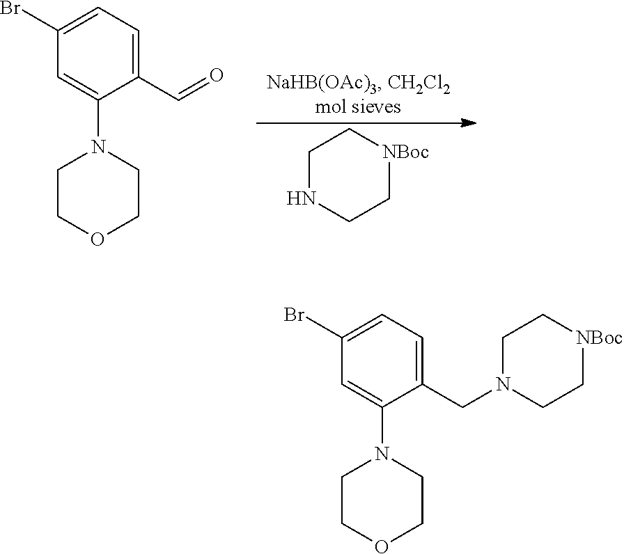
C1(C=O)=CC=C(Br)C=C1N1CCOCC1.C1C[NBoc]CCN1.C1(CN2CC[NBoc]CC2)=CC=C(Br)C=C1N1CCOCC1
